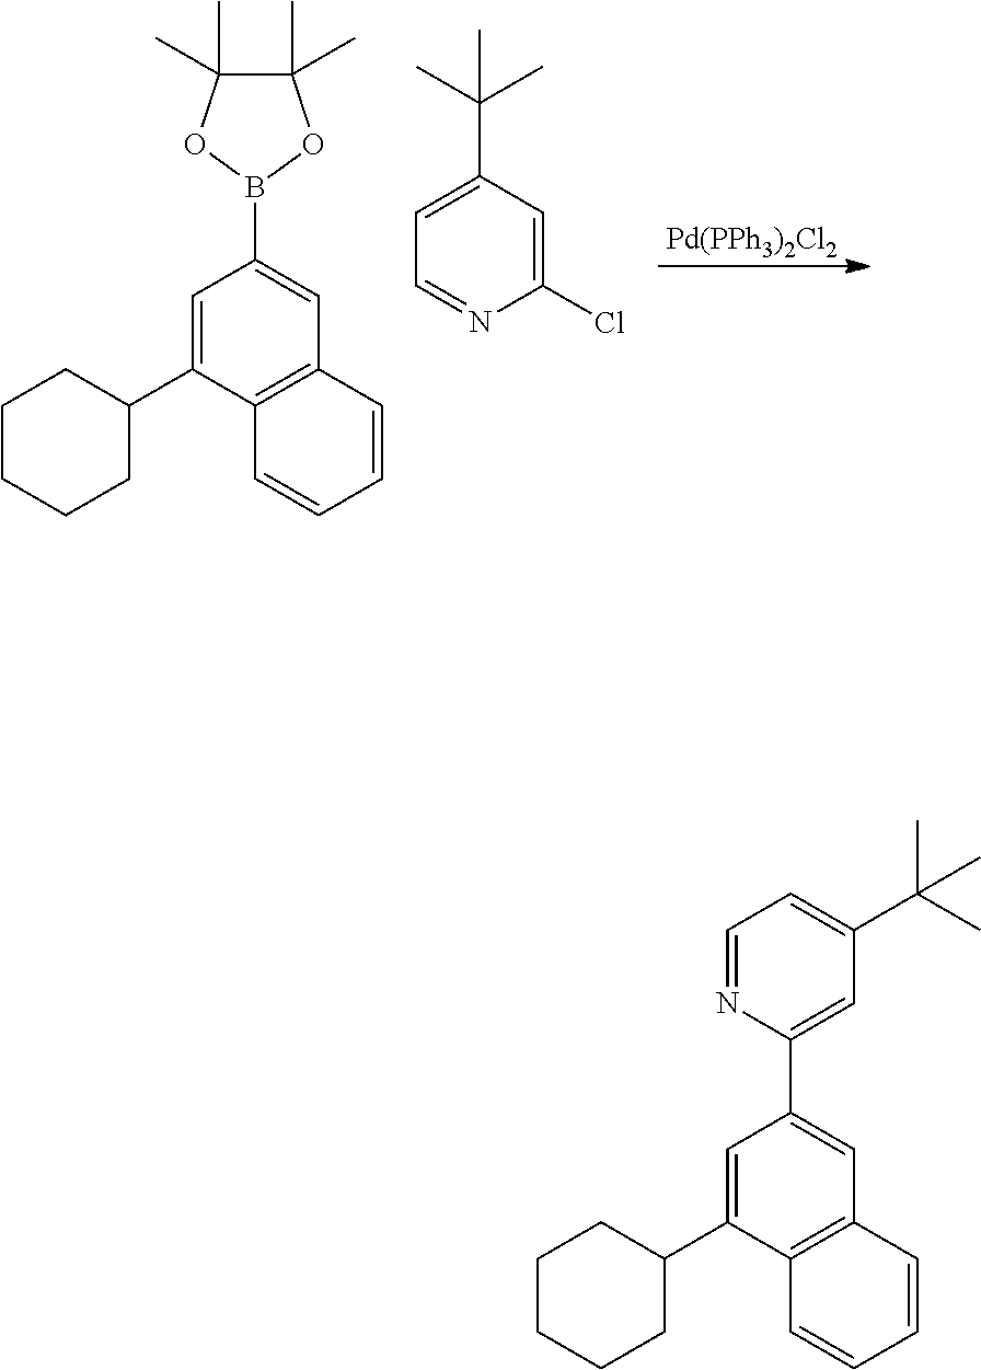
[Pd(PPh3)2Cl2].C1(C)(C)C(C)(C)OB(C2=CC3=C(C(C4CCCCC4)=C2)C=CC=C3)O1.C1=C(C(C)(C)C)C=C(Cl)N=C1.C1CCCC(C2=CC(C3=CC(C(C)(C)C)=CC=N3)=CC3=C2C=CC=C3)C1
